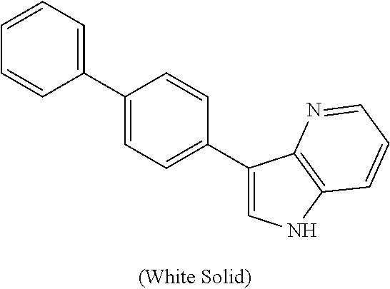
C1=CC=C(C2=CC=C(C3=CNC4=C3N=CC=C4)C=C2)C=C1
